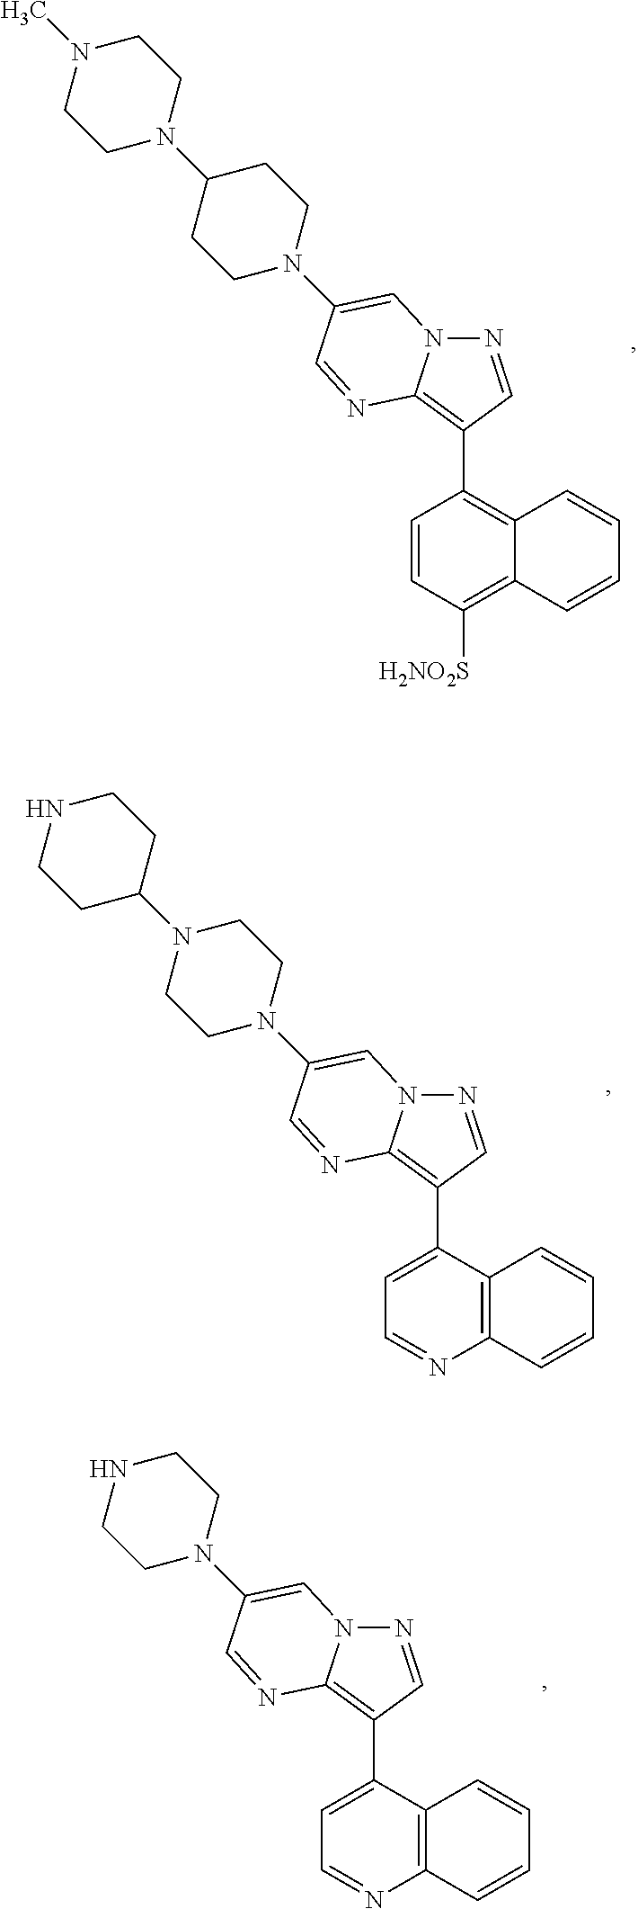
N1=CC(C2=C3C(=C([H2NO2S])C=C2)C=CC=C3)=C2N1C=C(N1CCC(N3CCN(C)CC3)CC1)C=N2.N1=CC(C2=CC=NC3=C2C=CC=C3)=C2N1C=C(N1CCN(C3CCNCC3)CC1)C=N2.N1=CC(C2=CC=NC3=C2C=CC=C3)=C2N1C=C(N1CCNCC1)C=N2
